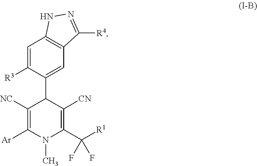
C1([R3])=CC2=C(C=C1C1C([NC])=C([Ar])N(C)C(C([R1])(F)F)=C1[CN])C([R4])=NN2
